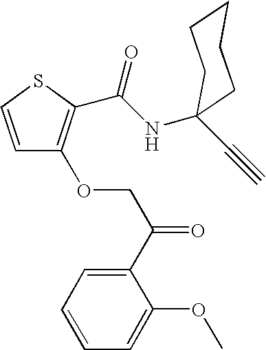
C1=CSC(C(NC2(C#C)CCCCC2)=O)=C1OCC(C1=CC=CC=C1OC)=O
